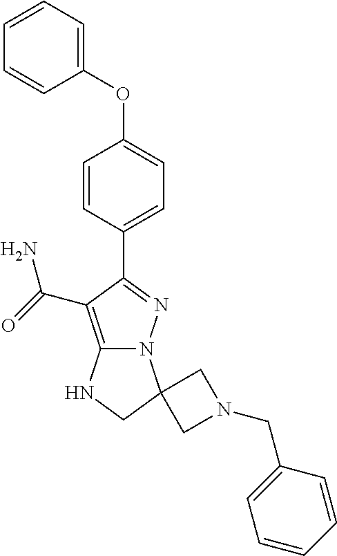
C12=C(C(=O)N)C(C3=CC=C(OC4=CC=CC=C4)C=C3)=NN1C1(CN2)CN(CC2=CC=CC=C2)C1
